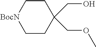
C1CC(CO)(COC)CC[BocN]1
